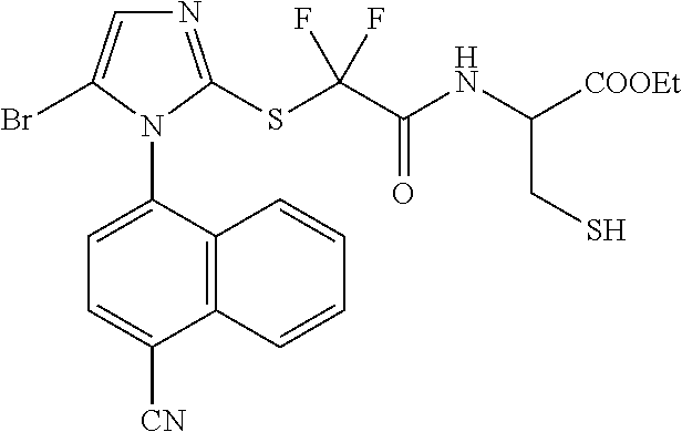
C12=C(C(N3C(Br)=CN=C3SC(C(NC([COOEt])CS)=O)(F)F)=CC=C1[CN])C=CC=C2
